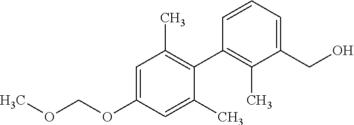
C(OC1=CC(C)=C(C2=C(C)C(CO)=CC=C2)C(C)=C1)OC
